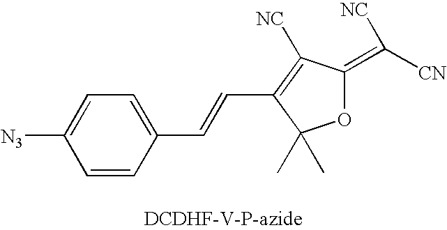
C1=CC(C=CC2=C([NC])C(=C([NC])[CN])OC2(C)C)=CC=C1[N3]
